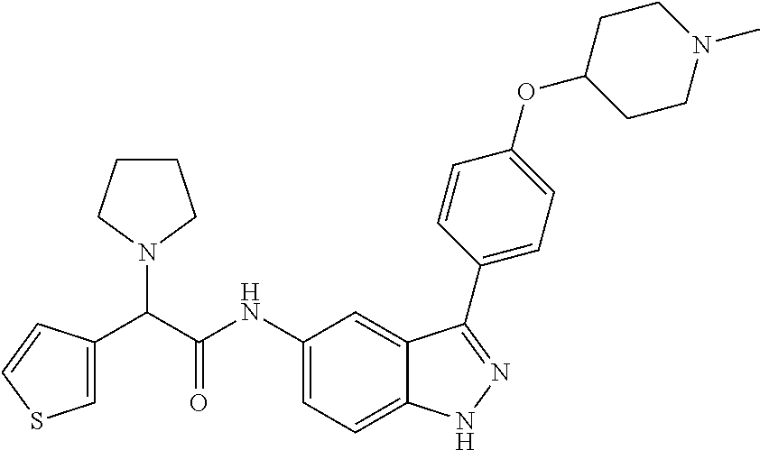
C1(NC(C(C2=CSC=C2)N2CCCC2)=O)=CC=C2C(=C1)C(C1=CC=C(OC3CCN(C)CC3)C=C1)=NN2
